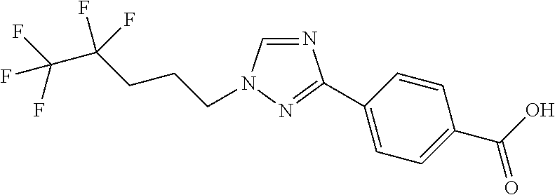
N1=CN(CCCC(C(F)(F)F)(F)F)N=C1C1=CC=C(C(O)=O)C=C1
